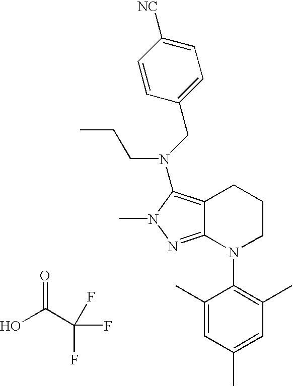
C12=C(N(CC3=CC=C([NC])C=C3)CCC)N(C)N=C1N(C1=C(C)C=C(C)C=C1C)CCC2.O=C(C(F)(F)F)O
